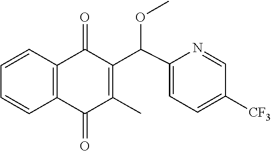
C1=CC2=C(C=C1)C(=O)C(C)=C(C(C1=CC=C([CF3])C=N1)OC)C2=O
